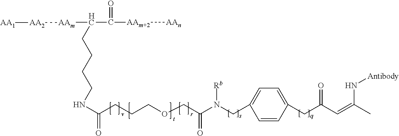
C1=C(CC(C=C(C)N[Antibody])=O)C=CC(CN(C(COCCCC(NCCCCC(C([AAm+2][AAn])=O)[AAm][AA2][AA1])=O)=O)[Rb])=C1
